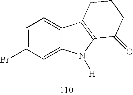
C1=C(Br)C=C2C(=C1)C1=C(N2[H])C(=O)CCC1
